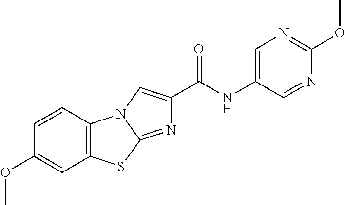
C12=C(C=CC(OC)=C1)N1C(=NC(C(NC3=CN=C(OC)N=C3)=O)=C1)S2
